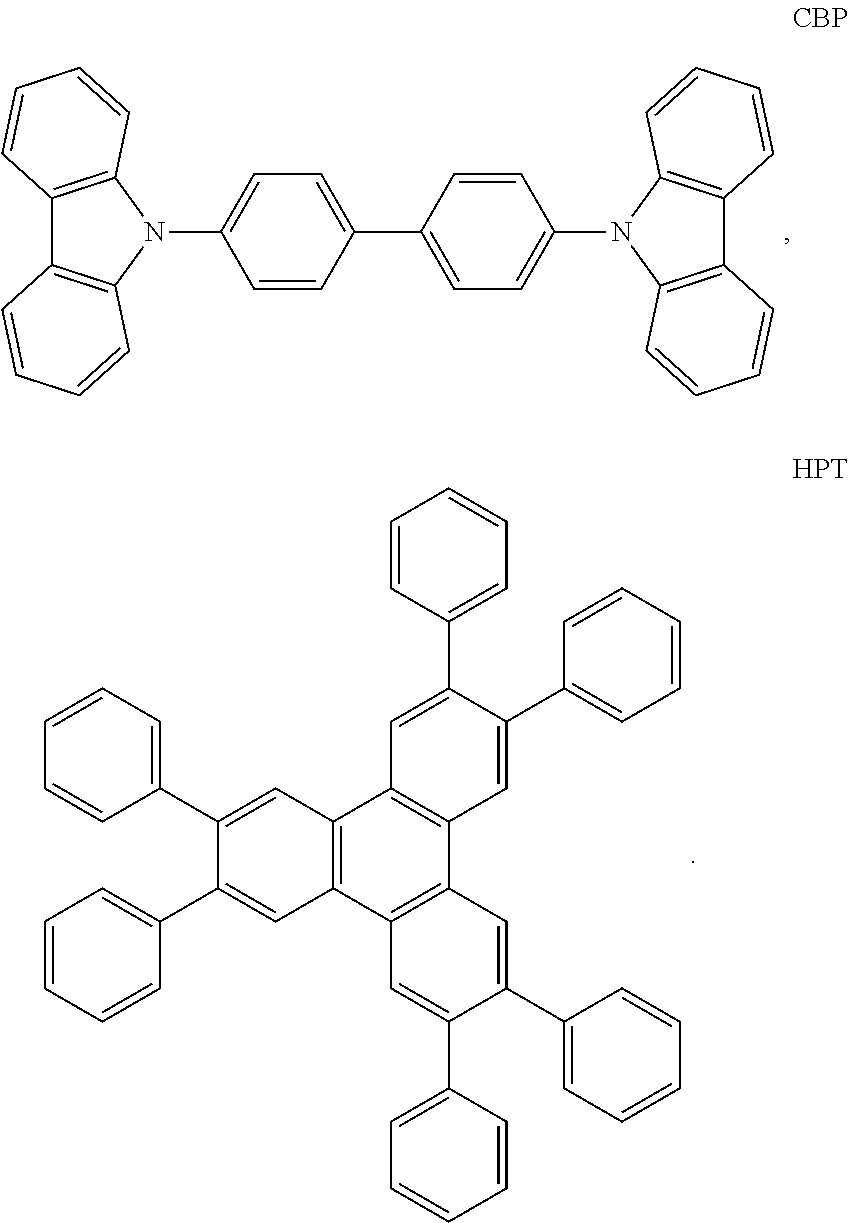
C1=CC(C2=CC=C(N3C4=C(C5=C3C=CC=C5)C=CC=C4)C=C2)=CC=C1N1C2=C(C3=C1C=CC=C3)C=CC=C2.C12=C(C3=C(C4=C1C=C(C1=CC=CC=C1)C(C1=CC=CC=C1)=C4)C=C(C1=CC=CC=C1)C(C1=CC=CC=C1)=C3)C=C(C1=CC=CC=C1)C(C1=CC=CC=C1)=C2
